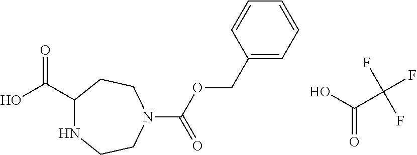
C1(C(O)=O)NCCN(C(OCC2=CC=CC=C2)=O)CC1.O=C(O)C(F)(F)F
